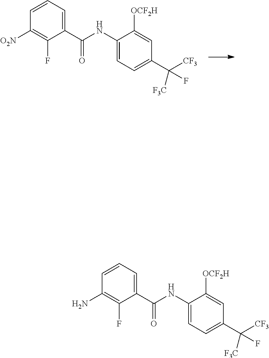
C1([O2N])=C(F)C(C(NC2=CC=C(C(F)([CF3])[F3C])C=C2[OCF2H])=O)=CC=C1.C1(N)=C(F)C(C(NC2=CC=C(C(F)([CF3])[F3C])C=C2[OCF2H])=O)=CC=C1
